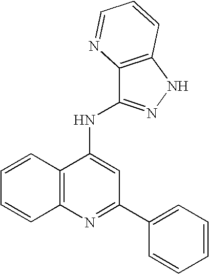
N1=C(C2=CC=CC=C2)C=C(NC2=NNC3=C2N=CC=C3)C2=C1C=CC=C2
